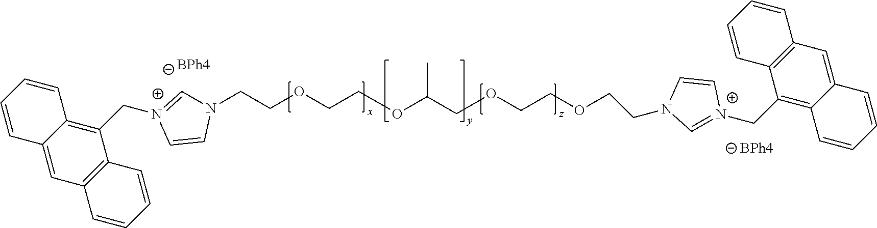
N1(CCOCCOC(COCCOCCN2C=[N+](CC3=C4C(=CC5=C3C=CC=C5)C=CC=C4)C=C2)C)C=[N+](CC2=C3C(=CC4=C2C=CC=C4)C=CC=C3)C=C1
